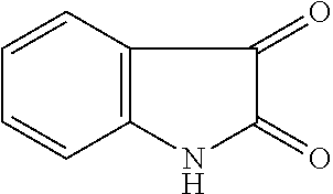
C12=C(NC(=O)C1=O)C=CC=C2
